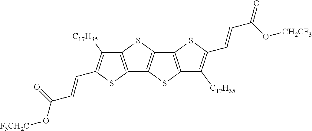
C12=C(SC3=C1SC1=C3SC(C=CC(O[CH2CF3])=O)=C1[C17H35])C([C17H35])=C(C=CC(O[F3CH2C])=O)S2
